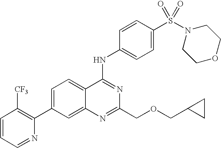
C1=CC=NC(C2=CC=C3C(=C2)N=C(COCC2CC2)N=C3NC2=CC=C(S(N3CCOCC3)(=O)=O)C=C2)=C1[CF3]
